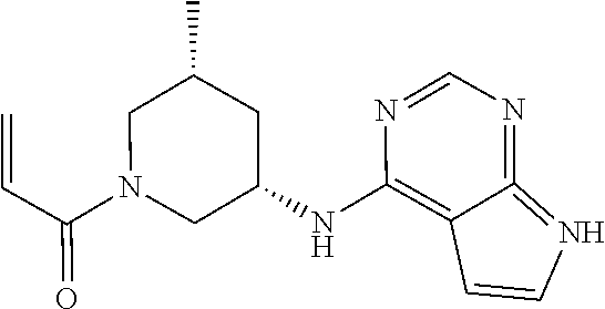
C1=CN=C2=NC=NC(NC3CN(C(C=C)=O)CC(C)C3)=C12
